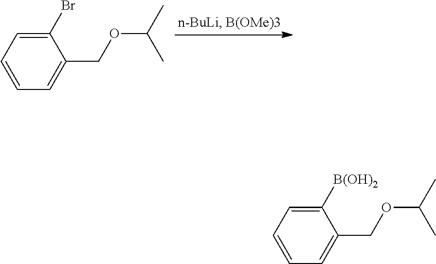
C1([B(OH)2])=CC=CC=C1COC(C)C.C1(Br)=CC=CC=C1COC(C)C
